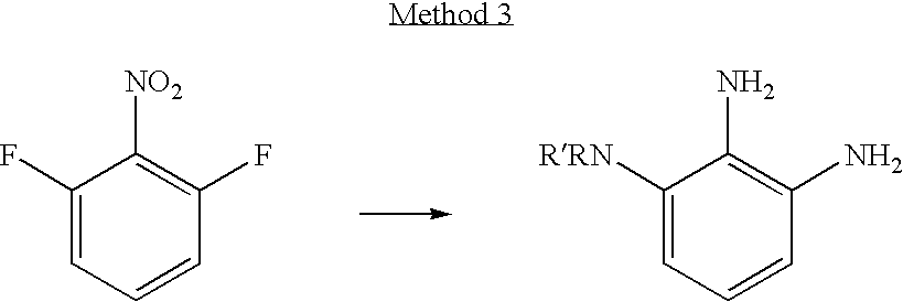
C1(F)=CC=CC(F)=C1[NO2].C1([RRN])=CC=CC(N)=C1N
